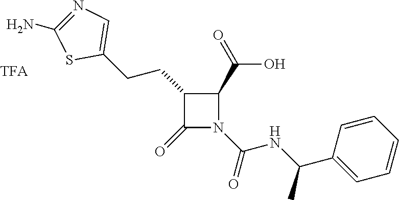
C1(CCC2=CN=C(N)S2)C(=O)N(C(=O)NC(C2=CC=CC=C2)C)C1C(=O)O
